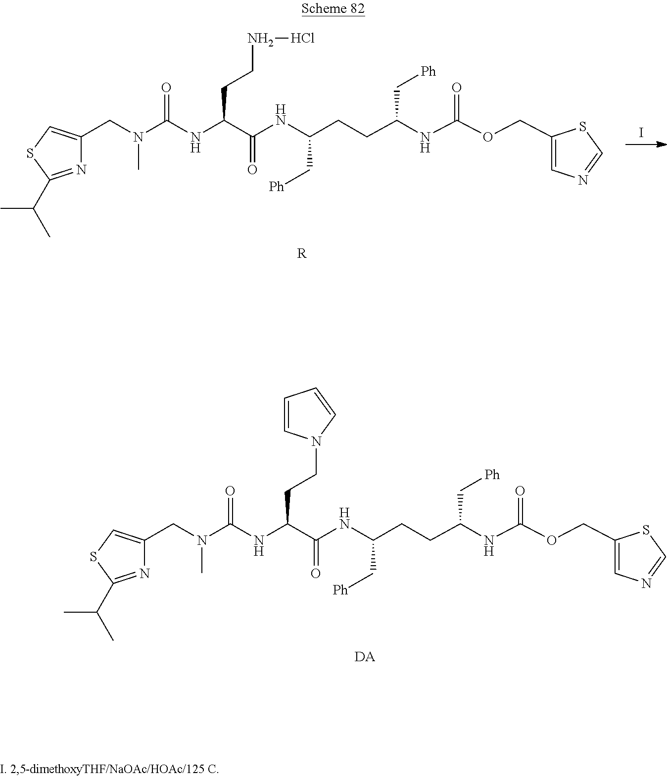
I.[R].N1=C(C(C)C)SC=C1CN(C(NC(CCNCl)C(NC(CCC(NC(OCC1=CN=CS1)=O)C[Ph])C[Ph])=O)=O)C.[DA].N1=C(C(C)C)SC=C1CN(C(NC(CCN1C=CC=C1)C(NC(CCC(NC(OCC1=CN=CS1)=O)C[Ph])C[Ph])=O)=O)C
